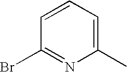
C1(Br)=NC(C)=CC=C1
